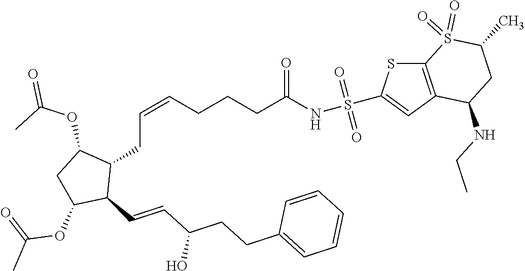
C(CCCC=CCC1C(C=CC(CCC2=CC=CC=C2)O)C(OC(=O)C)CC1OC(C)=O)(=O)NS(=O)(=O)C1=CC2=C(S1)S(=O)(=O)C(C)CC2NCC
